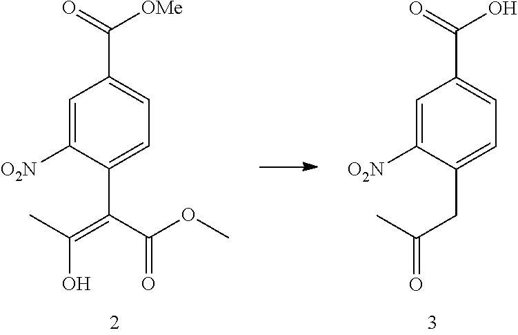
C1=C([O2N])C(C(=C(C)O)C(OC)=O)=CC=C1C([OMe])=O.C1=C([O2N])C(CC(C)=O)=CC=C1C(O)=O
